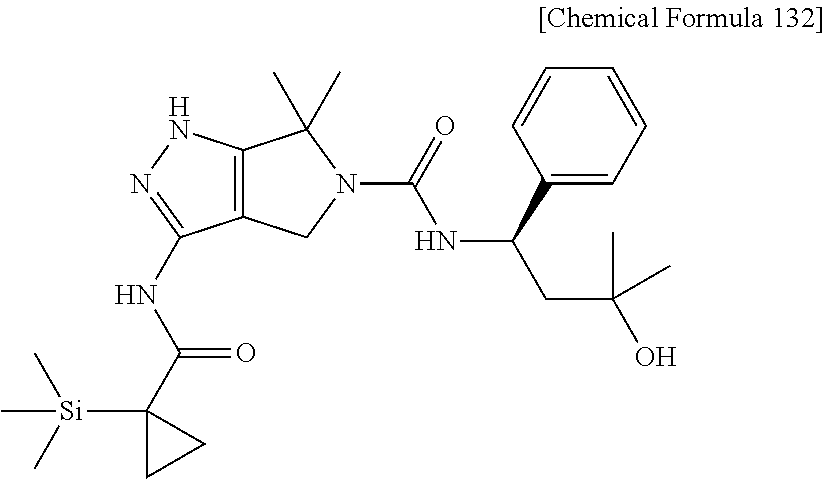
C12=C(NN=C1NC(C1([Si](C)(C)C)CC1)=O)C(C)(C)N(C(=O)NC(CC(O)(C)C)C1=CC=CC=C1)C2
